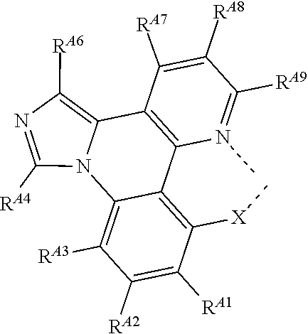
C12=C([X]C)C([RA1])=C([RA2])C([RA3])=C1N1C(=C([RA6])N=C1[RA4])C1=C2N(C)=C([RA9])C([RA8])=C1[RA7]
